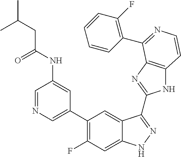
C1=C(C2=C(F)C=C3C(=C2)C(C2=NC4=C(N2)C=CN=C4C2=C(F)C=CC=C2)=NN3)C=C(NC(=O)CC(C)C)C=N1
